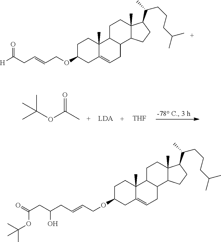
C1C2C(C3C(C)(C1)C(C(CCCC(C)C)C)CC3)CC=C1C2(C)CCC(OCC=CCC([H])=O)C1.O=C(C)OC(C)(C)C.[THF].C1C2C(C3C(C)(C1)C(C(CCCC(C)C)C)CC3)CC=C1C2(C)CCC(OCC=CCC(CC(=O)OC(C)(C)C)O)C1
